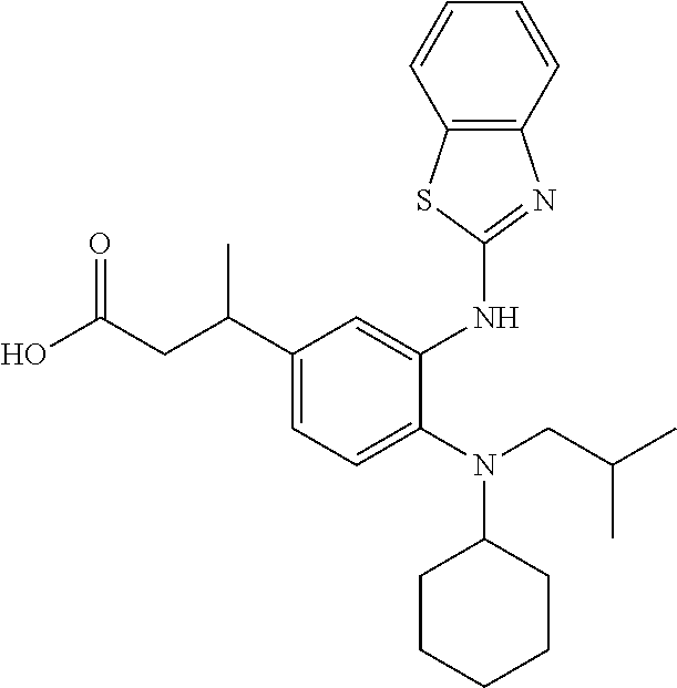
C1(C(CC(O)=O)C)=CC=C(N(CC(C)C)C2CCCCC2)C(NC2=NC3=C(S2)C=CC=C3)=C1
